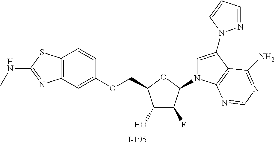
C1(O)C(F)C(N2C=C(N3N=CC=C3)C3=C2N=CN=C3N)OC1COC1=CC2=C(C=C1)SC(NC)=N2
